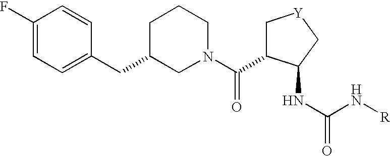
C1(F)=CC=C(CC2CN(C(C3C[Y]CC3NC(=O)N[R])=O)CCC2)C=C1
